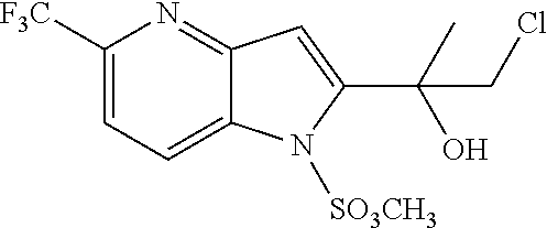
C1=C2C(=NC([F3C])=C1)C=C(C(C)(O)CCl)N2[SO3CH3]
